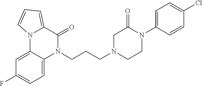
N1(CCCN2CCN(C3=CC=C(Cl)C=C3)C(=O)C2)C(=O)C2=CC=CN2C2=CC(F)=CC=C12
